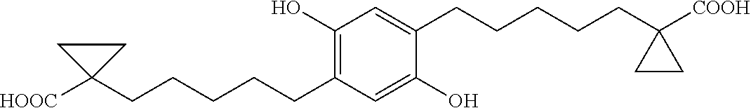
C1(CCCCCC2([HOOC])CC2)=C(O)C=C(CCCCCC2([COOH])CC2)C(O)=C1
